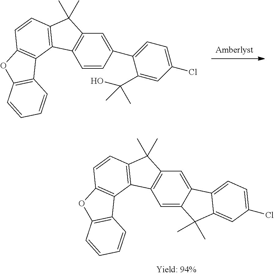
C12=C(C(C)(C)C3=C1C=CC(C1=CC=C(Cl)C=C1C(O)(C)C)=C3)C=CC1=C2C2=C(O1)C=CC=C2.[Amberlyst].C12=C(C(C)(C)C3=C1C=C1C(=C3)C3=CC=C(Cl)C=C3C1(C)C)C=CC1=C2C2=C(O1)C=CC=C2
